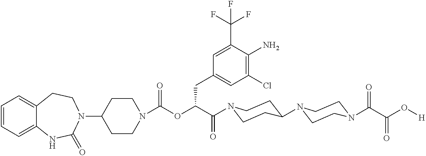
C1(N2CCC3=CC=CC=C3NC2=O)CCN(C(=O)OC(C(=O)N2CCC(N3CCN(C(C(O[H])=O)=O)CC3)CC2)CC2=CC(Cl)=C(N)C(C(F)(F)F)=C2)CC1
